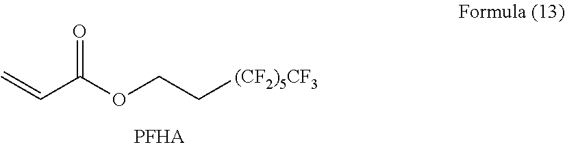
C=CC(OCC[(CF2)5CF3])=O
